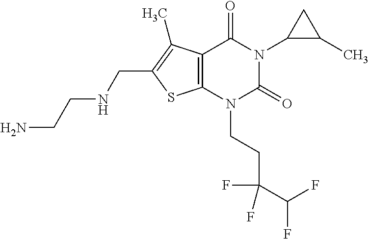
C12=C(N(CCC(C(F)F)(F)F)C(=O)N(C3C(C)C3)C1=O)SC(CNCCN)=C2C
